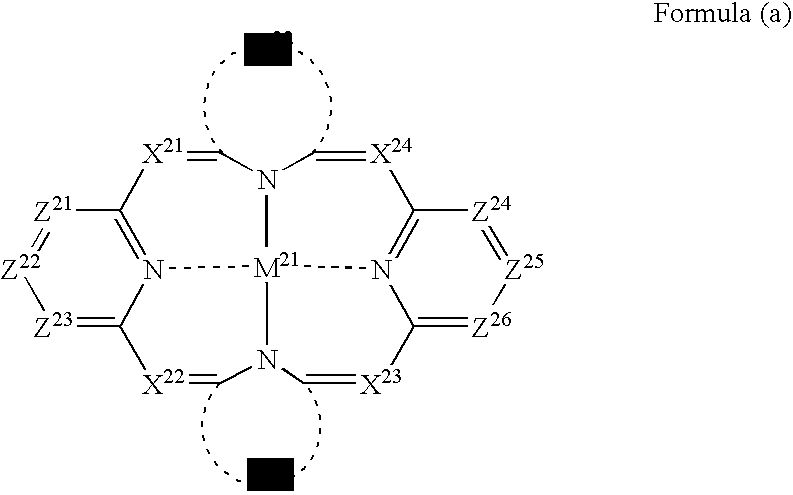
C12=N3C(=[Z23][Z22]=[Z21]1)[X22]=CN1[M21]34N(C=[X21]2)C=[X24]C2=N4C(=[Z26][Z25]=[Z24]2)[X23]=C1
